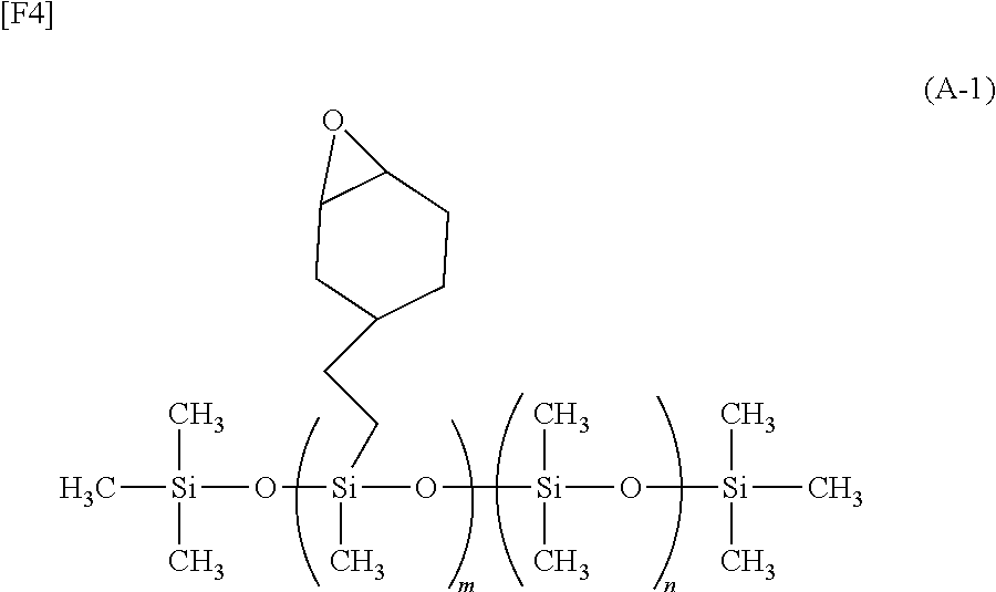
C[Si](O[Si](O[Si](O[Si](C)(C)C)(C)C)(C)CCC1CCC2C(C1)O2)(C)C.[[F4]]
